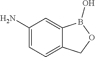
C12=CC=C(N)C=C1B(O)OC2
